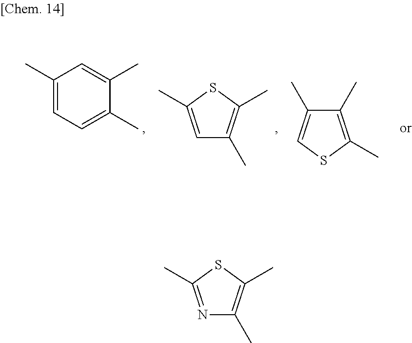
C1(C)=CC=C(C)C(C)=C1.C1=C(C)SC(C)=C1C.C1(C)=C(C)SC=C1C.N1=C(C)SC(C)=C1C
